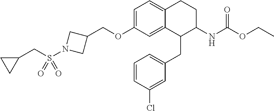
C1=C(OCC2CN(S(=O)(CC3CC3)=O)C2)C=C2C(=C1)CCC(NC(=O)OCC)C2CC1=CC=CC(Cl)=C1
